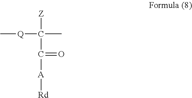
C([Z])(C([A][Rd])=O)(C)[Q]C
